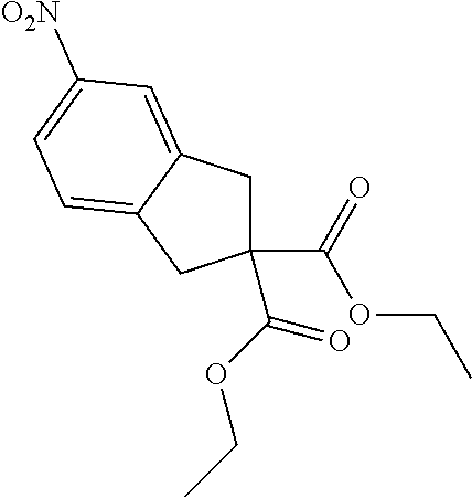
C1(C(OCC)=O)(C(=O)OCC)CC2=CC([O2N])=CC=C2C1
